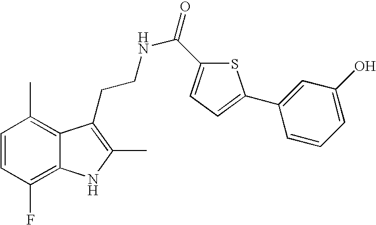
C1=CC(F)=C2C(=C1C)C(CCNC(=O)C1=CC=C(C3=CC(O)=CC=C3)S1)=C(C)N2
